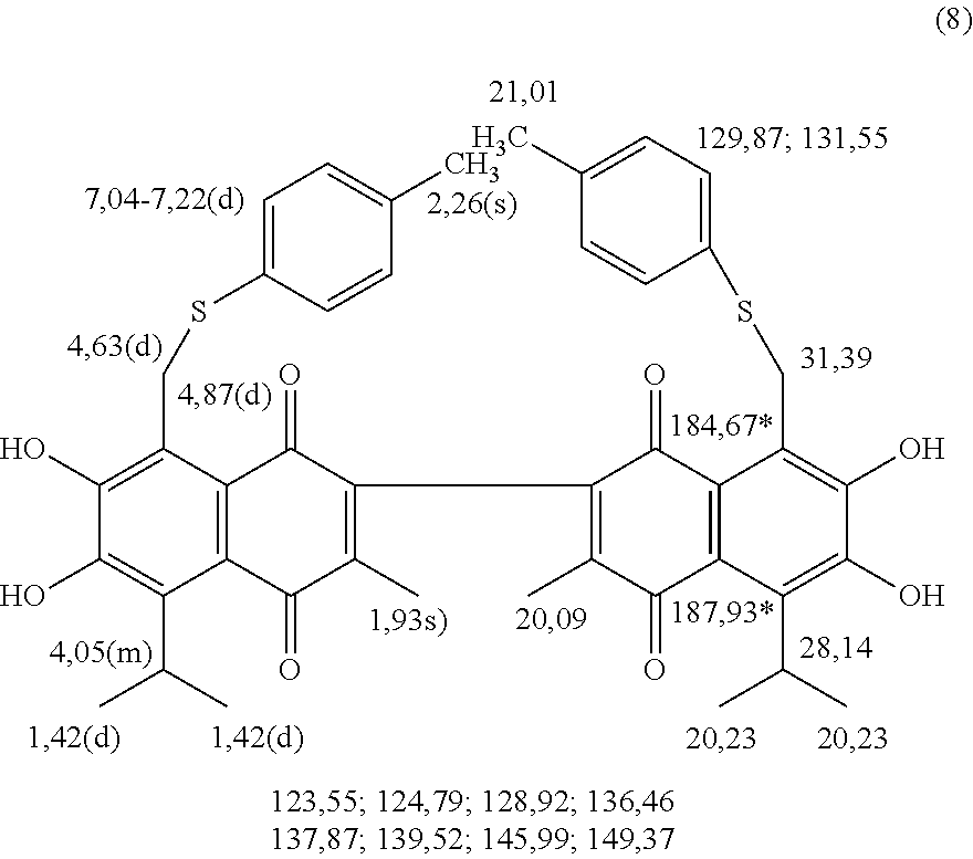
C1(O)=C(C(C)C)C2=C(C(CSC3=CC=C(C)C=C3)=C1O)C(=O)C(C1=C(C)C(=O)C3=C(C1=O)C(CSC1=CC=C(C)C=C1)=C(O)C(O)=C3C(C)C)=C(C)C2=O
